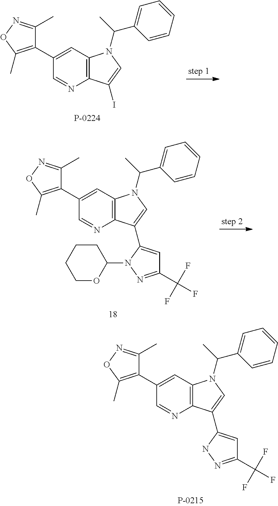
C12=C(C=C(C3=C(C)ON=C3C)C=N1)N(C(C1=CC=CC=C1)C)C=C2I.C12=C(C=C(C3=C(C)ON=C3C)C=N1)N(C(C1=CC=CC=C1)C)C=C2C1=CC(C(F)(F)F)=NN1C1CCCCO1.C12=C(C=C(C3=C(C)ON=C3C)C=N1)N(C(C1=CC=CC=C1)C)C=C2C1=CC(C(F)(F)F)=NN1
